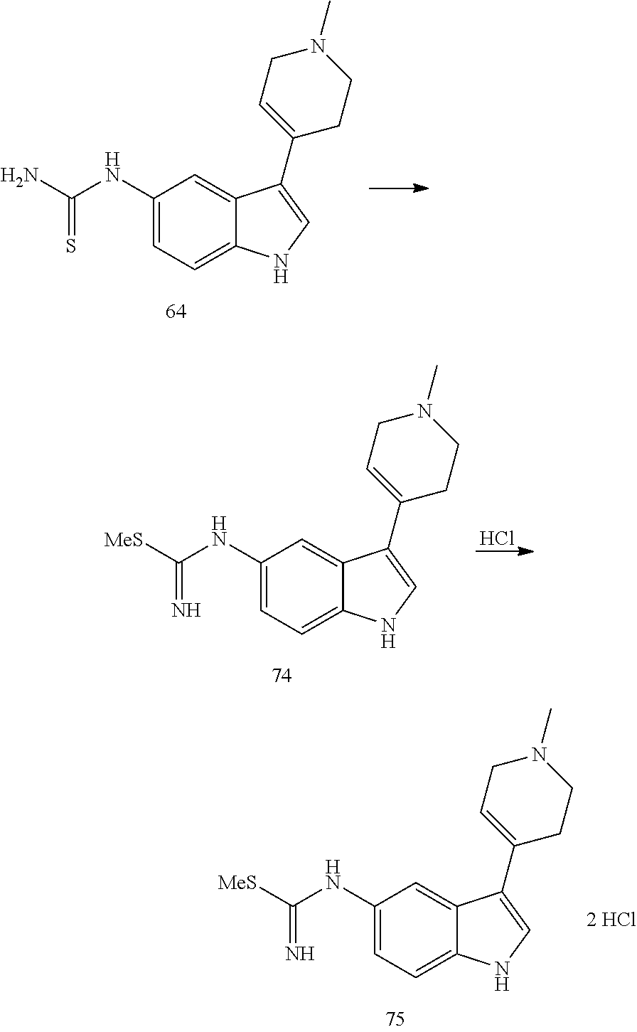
NC(NC1=CC=C2C(=C1)C(C1=CCN(C)CC1)=CN2)=S.[MeS]C(NC1=CC=C2C(=C1)C(C1=CCN(C)CC1)=CN2)=N.Cl.[MeS]C(NC1=CC=C2C(=C1)C(C1=CCN(C)CC1)=CN2)=N
